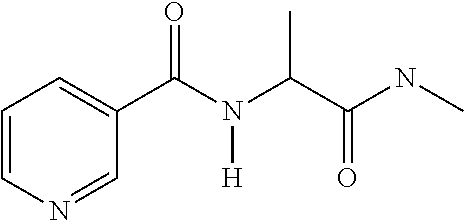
C1=CN=CC(C(N(C(C(NC)=O)C)[H])=O)=C1
